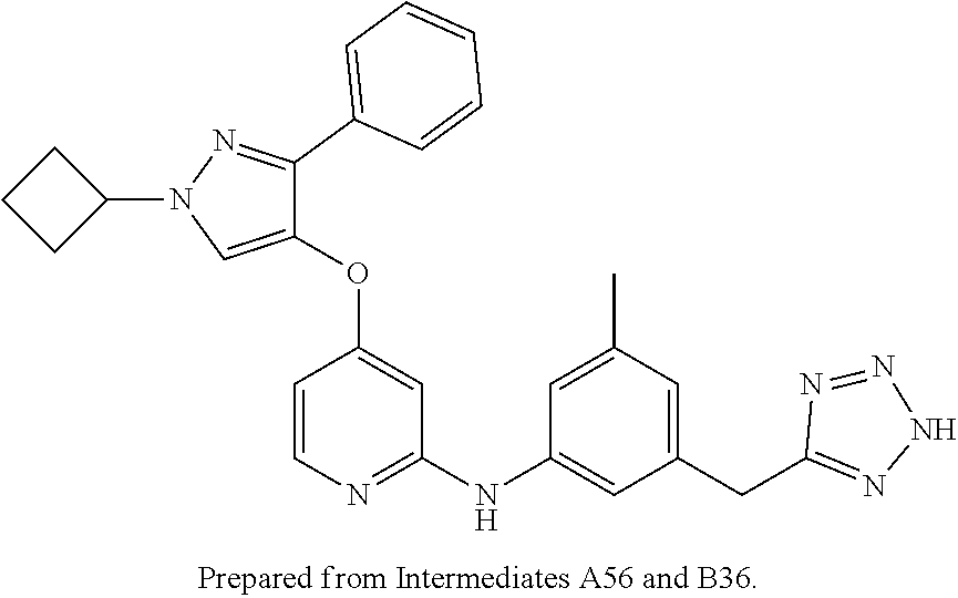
C1(OC2=CC(NC3=CC(CC4=NNN=N4)=CC(C)=C3)=NC=C2)=CN(C2CCC2)N=C1C1=CC=CC=C1
